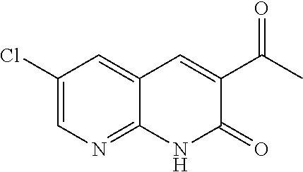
C1(Cl)=CN=C2C(=C1)C=C(C(C)=O)C(=O)N2
